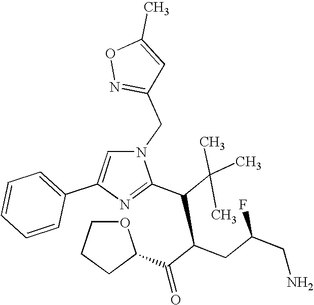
C1(CN2C=C(C3=CC=CC=C3)N=C2C(C(C(=O)C2OCCC2)CC(CN)F)C(C)(C)C)=NOC(C)=C1
